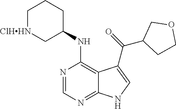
C1=NC(NC2CCC[ClHHN]C2)=C2C(=N1)NC=C2C(=O)C1COCC1
